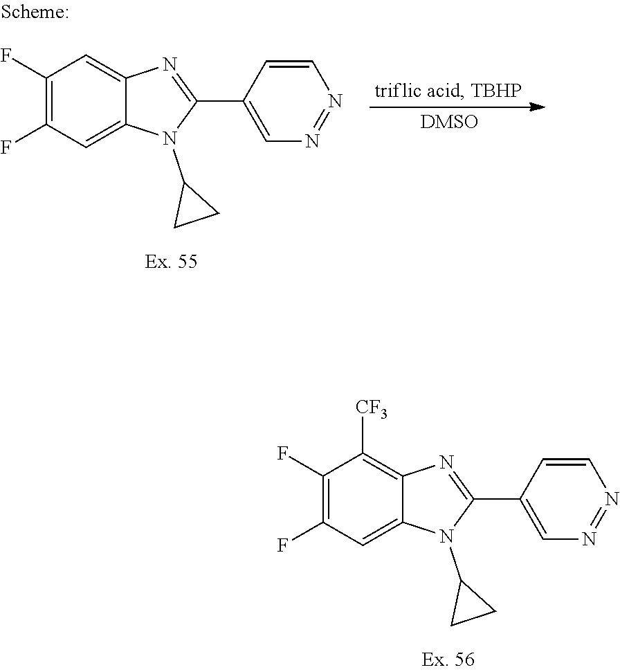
C1(F)=C(F)C=C2C(=C1)N=C(C1=CN=NC=C1)N2C1CC1.C1(F)=C(F)C=C2C(=C1[CF3])N=C(C1=CN=NC=C1)N2C1CC1
